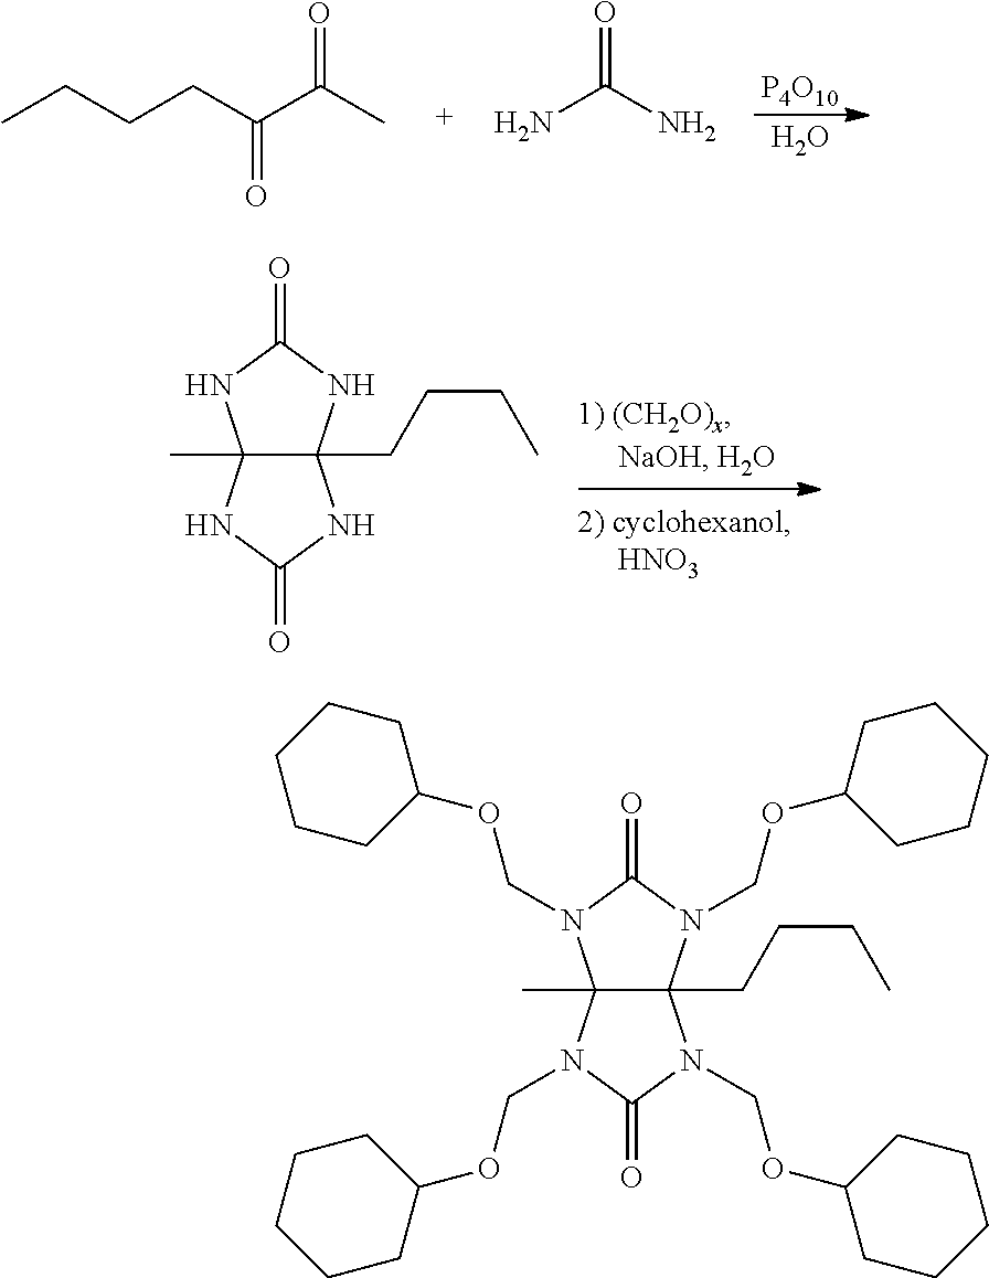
CCCCC(C(C)=O)=O.NC(N)=O.[P4O10].O.C12(C)C(CCCC)(NC(=O)N1)NC(=O)N2.C12(C)C(CCCC)(N(COC3CCCCC3)C(=O)N1COC1CCCCC1)N(COC1CCCCC1)C(=O)N2COC1CCCCC1
